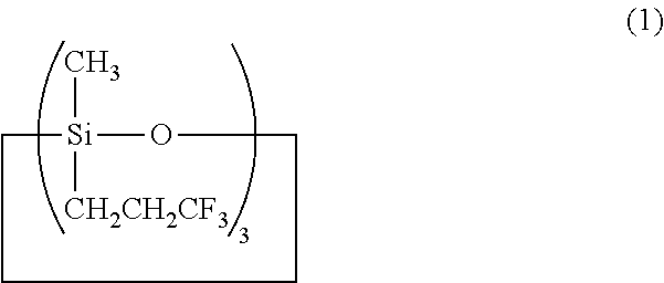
C1[Si](C)([CH2CH2CF3])OCCCCC1
